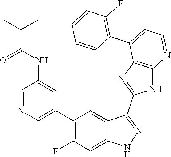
C1=NC=C(C2=C(F)C=C3C(=C2)C(C2=NC4=C(N2)N=CC=C4C2=C(F)C=CC=C2)=NN3)C=C1NC(C(C)(C)C)=O
